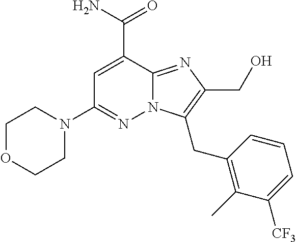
C1OCCN(C2=NN3C(=NC(CO)=C3CC3=C(C)C([CF3])=CC=C3)C(C(N)=O)=C2)C1
